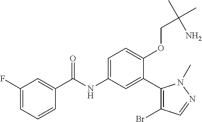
C1(C(=O)NC2=CC=C(OCC(C)(C)N)C(C3=C(Br)C=NN3C)=C2)=CC(F)=CC=C1
